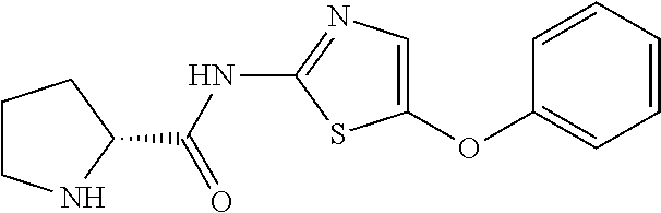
C1CNC(C(NC2=NC=C(OC3=CC=CC=C3)S2)=O)C1
